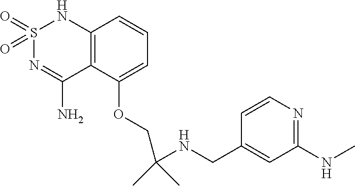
S1(=O)(=O)N=C(N)C2=C(N1)C=CC=C2OCC(NCC1=CC(NC)=NC=C1)(C)C
